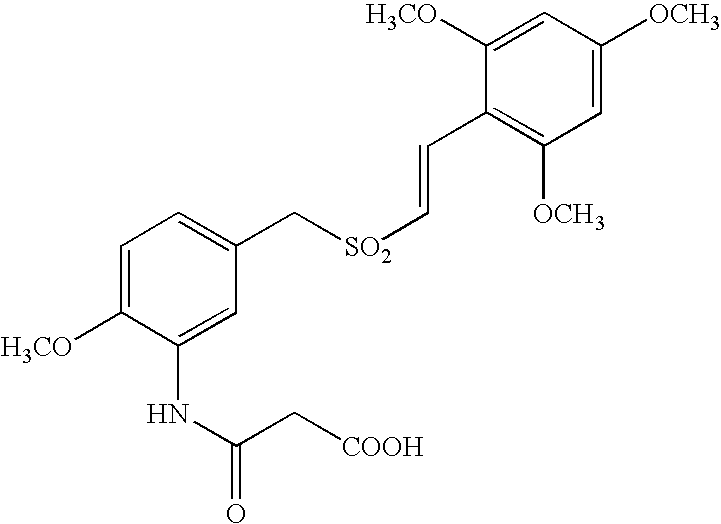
C1=C([H3CO])C(NC(=O)C[COOH])=CC(C[SO2]C=CC2=C([OCH3])C=C([OCH3])C=C2[H3CO])=C1
